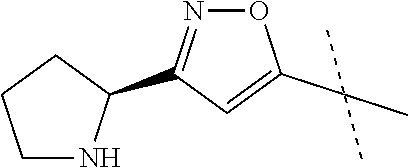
C1NC(C2=NOC(C(C)(C)C)=C2)CC1
